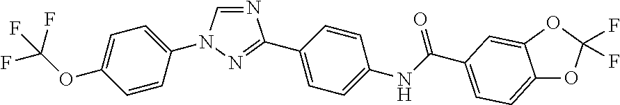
N1=CN(C2=CC=C(OC(F)(F)F)C=C2)N=C1C1=CC=C(NC(=O)C2=CC=C3OC(F)(F)OC3=C2)C=C1
